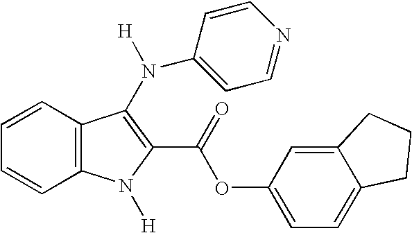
C1=CC2=C(C=C1)C(N(C1=CC=NC=C1)[H])=C(C(OC1=CC=C3C(=C1)CCC3)=O)N2[H]
